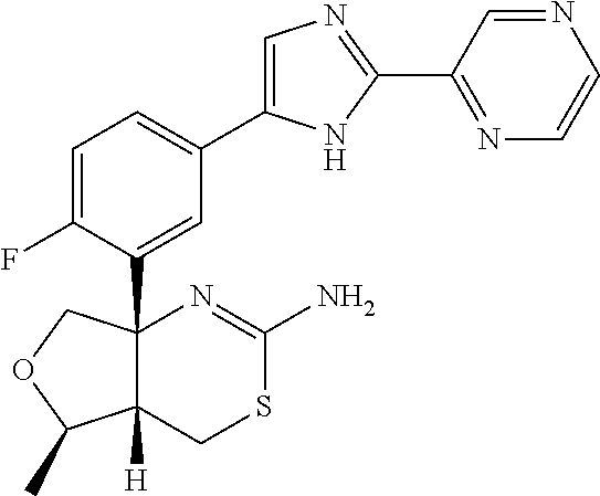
C1=C(F)C(C23C([H])(CSC(N)=N2)C(C)OC3)=CC(C2=CN=C(C3=NC=CN=C3)N2)=C1
